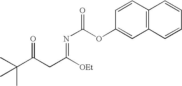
CC(C(CC([OEt])=NC(OC1=CC2=C(C=C1)C=CC=C2)=O)=O)(C)C
